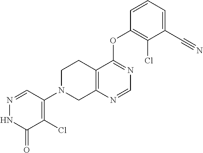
C1=NC2=C(C(OC3=C(Cl)C(C#N)=CC=C3)=N1)CCN(C1=C(Cl)C(=O)NN=C1)C2
